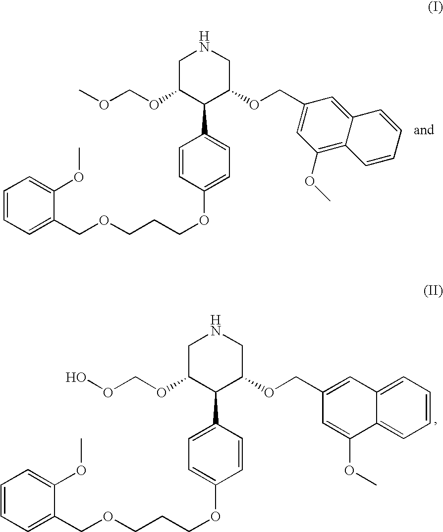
C1C(OCOC)C(C2=CC=C(OCCCOCC3=CC=CC=C3OC)C=C2)C(OCC2=CC(OC)=C3C(=C2)C=CC=C3)CN1.C1C(OCOO)C(C2=CC=C(OCCCOCC3=CC=CC=C3OC)C=C2)C(OCC2=CC3=CC=CC=C3C(OC)=C2)CN1
